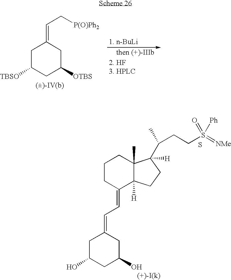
C1C([TBSO])CC([OTBS])CC1=CC[P(O)Ph2].C1CC(=CC=C2CC(O)CC(O)C2)C2([H])C(C)(C1)C(C(C)CCS(=[NMe])([Ph])=O)([H])CC2.S
